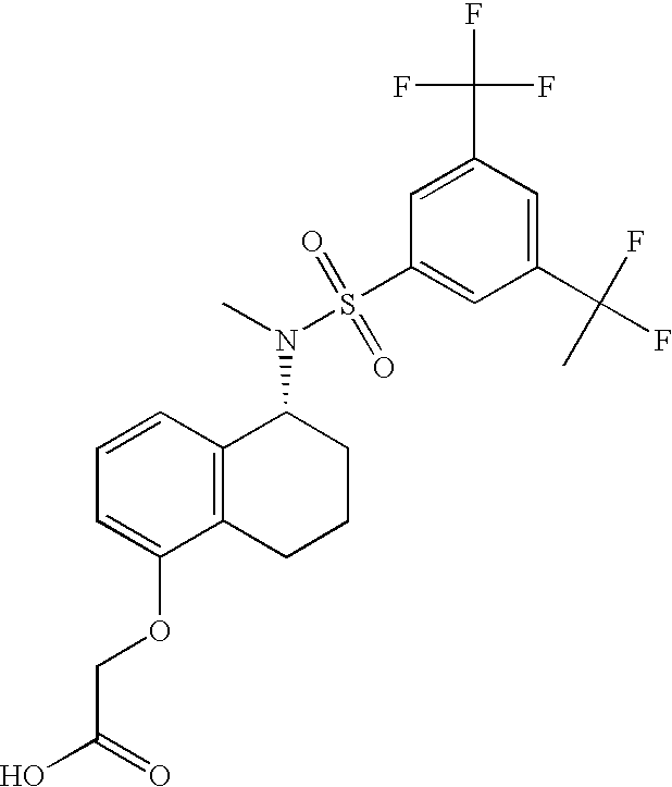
C1=CC=C(OCC(O)=O)C2=C1C(N(S(C1=CC(C(F)(C)F)=CC(C(F)(F)F)=C1)(=O)=O)C)CCC2
